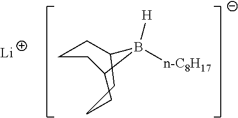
[n-C8H17]B1([H])CCCCC1CC.[Li]
